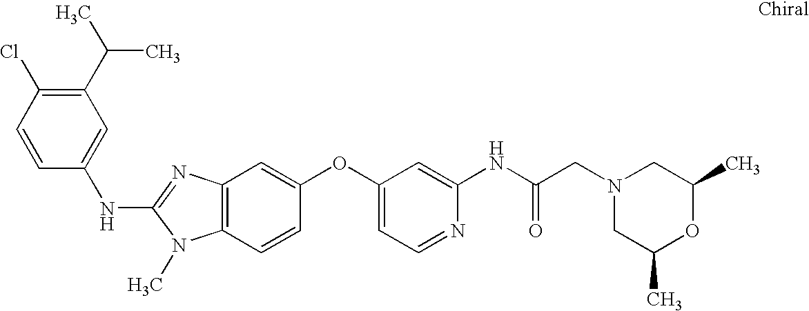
C1(C(C)C)=C(Cl)C=CC(NC2=NC3=C(N2C)C=CC(OC2=CC=NC(NC(CN4CC(C)OC(C)C4)=O)=C2)=C3)=C1
